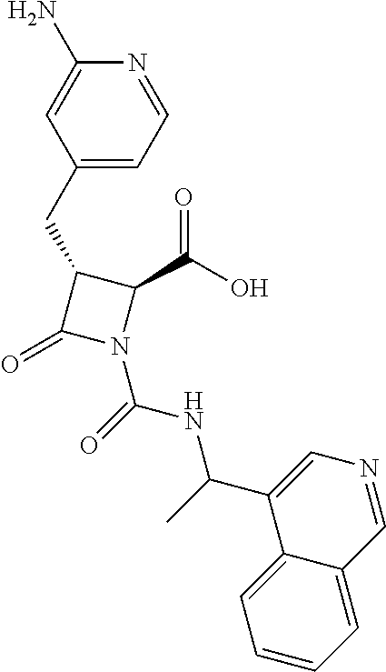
C1(N)=CC(CC2C(=O)N(C(=O)NC(C)C3=CN=CC4=CC=CC=C34)C2C(O)=O)=CC=N1
